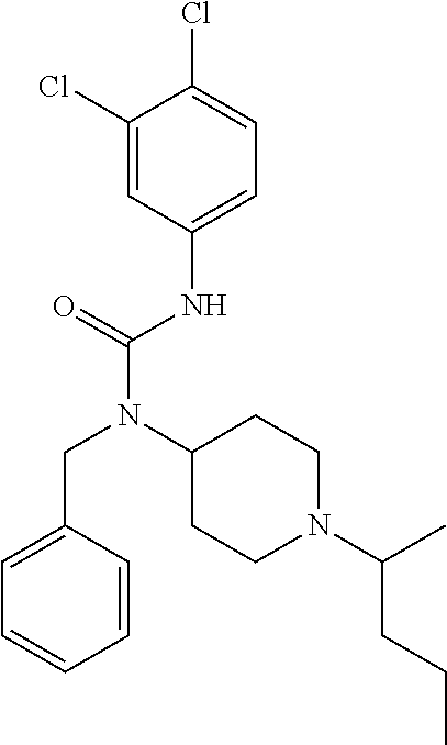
C1=C(CN(C(NC2=CC=C(Cl)C(Cl)=C2)=O)C2CCN(C(CCC)C)CC2)C=CC=C1
